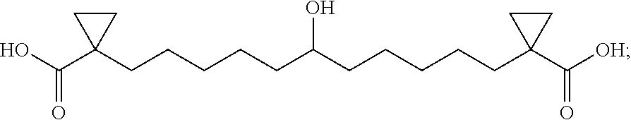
OC(C1(CCCCCC(CCCCCC2(C([OH])=O)CC2)O)CC1)=O
